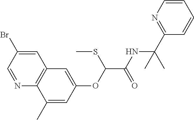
N1=CC(Br)=CC2=C1C(C)=CC(OC(C(NC(C1=NC=CC=C1)(C)C)=O)SC)=C2
